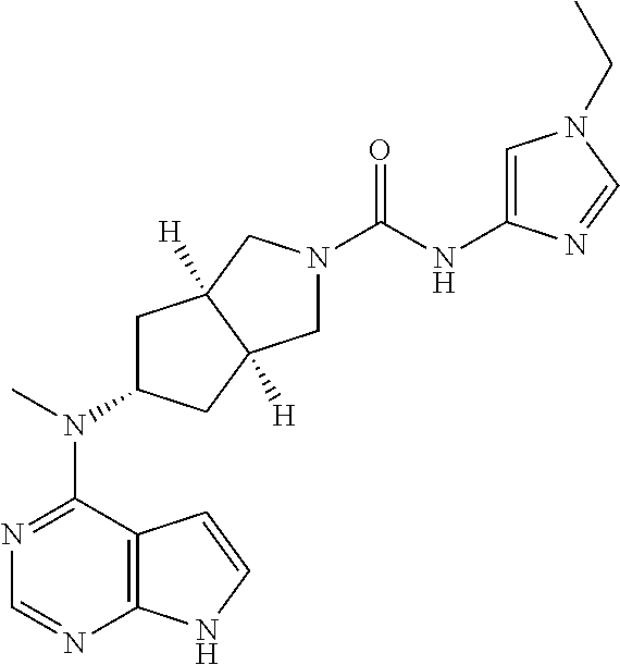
C12=C(N=CN=C1N(C)C1CC3([H])C([H])(C1)CN(C(=O)NC1=CN(CC)C=N1)C3)NC=C2
